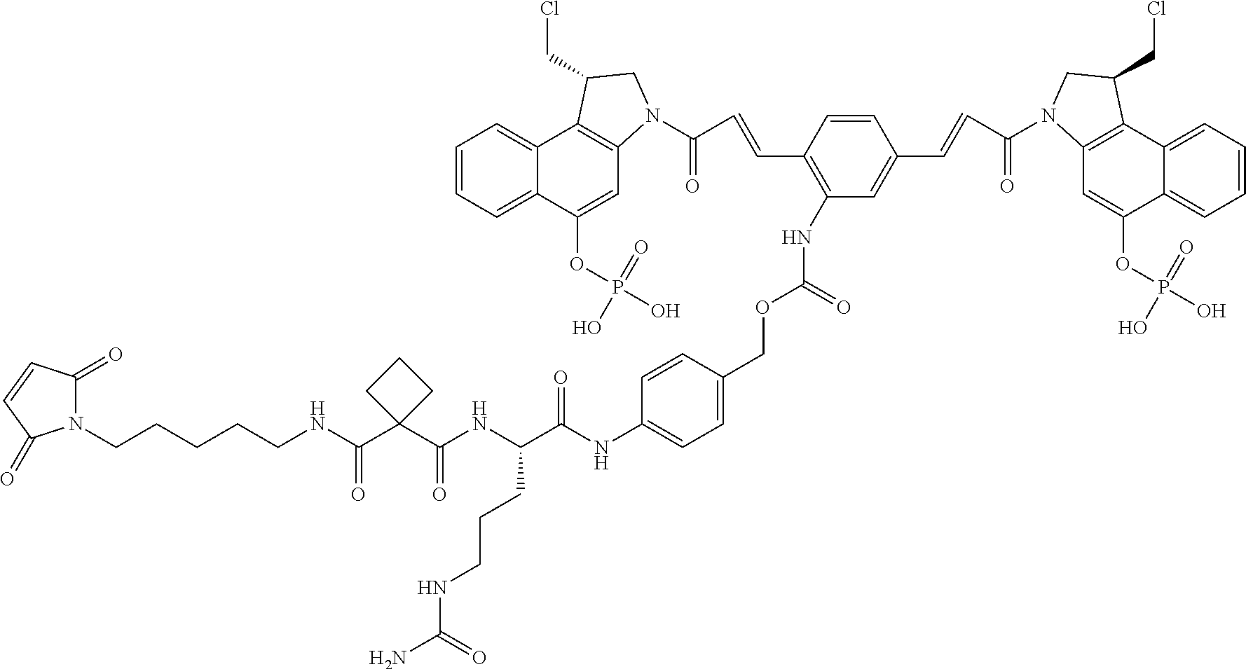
N1(CCCCCNC(C2(C(NC(CCCNC(N)=O)C(NC3=CC=C(COC(NC4=C(C=CC(=O)N5C6=C(C7=CC=CC=C7C(OP(O)(=O)O)=C6)C(CCl)C5)C=CC(C=CC(=O)N5C6=C(C7=CC=CC=C7C(OP(O)(O)=O)=C6)C(CCl)C5)=C4)=O)C=C3)=O)=O)CCC2)=O)C(=O)C=CC1=O
